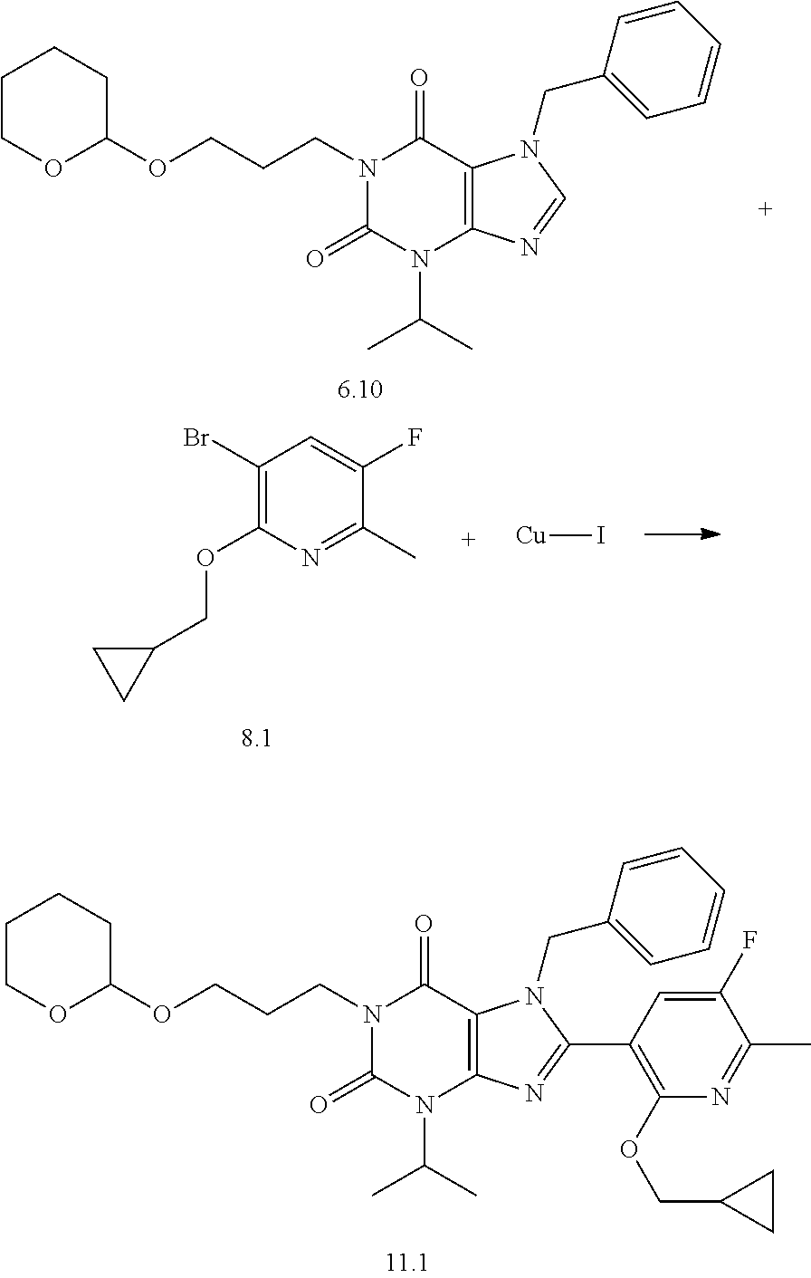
C1COC(OCCCN2C(=O)N(C(C)C)C3=C(C2=O)N(CC2=CC=CC=C2)C(C2=C(OCC4CC4)N=C(C)C(F)=C2)=N3)CC1.C1COC(OCCCN2C(=O)N(C(C)C)C3=C(C2=O)N(CC2=CC=CC=C2)C=N3)CC1.C1(Br)=C(OCC2CC2)N=C(C)C(F)=C1.[Cu]I
